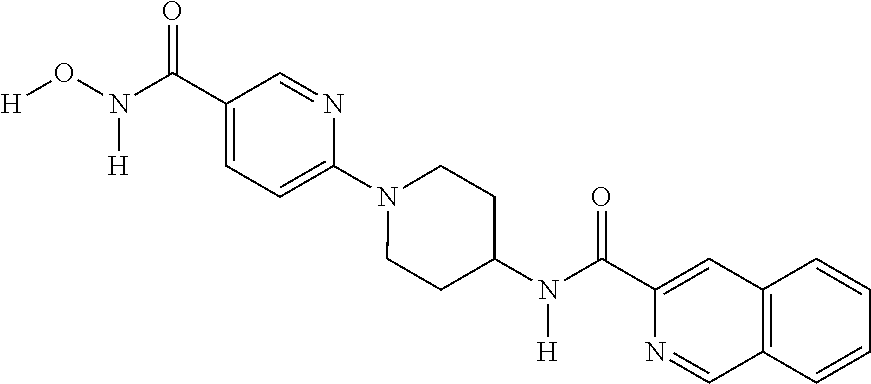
C1(C(N(O[H])[H])=O)=CC=C(N2CCC(N(C(=O)C3=CC4=C(C=N3)C=CC=C4)[H])CC2)N=C1
